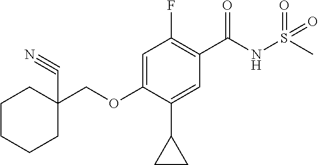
C1=C(OCC2(C#N)CCCCC2)C(C2CC2)=CC(C(NS(=O)(=O)C)=O)=C1F
